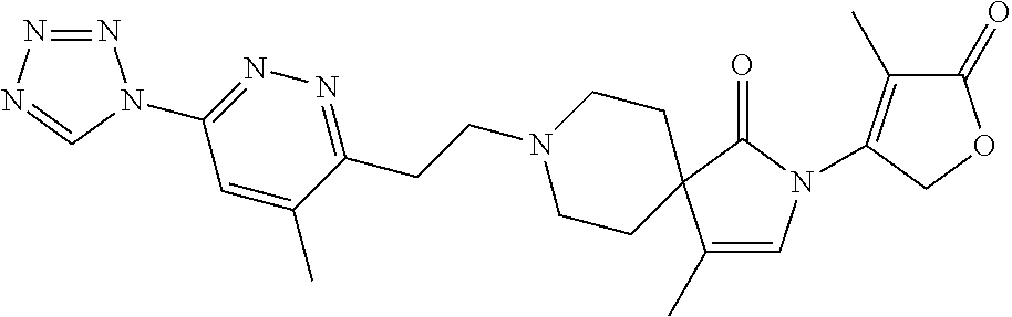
C1CC2(CCN1CCC1=NN=C(N3N=NN=C3)C=C1C)C(C)=CN(C1=C(C)C(=O)OC1)C2=O
